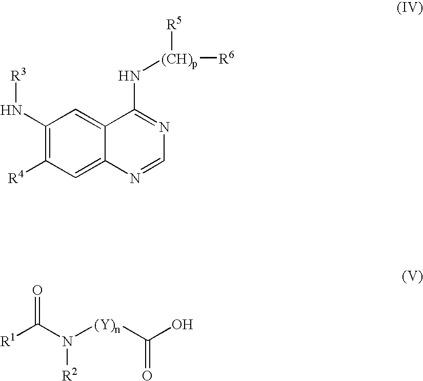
C12=CC(N[R3])=C([R4])C=C1N=CN=C2N[(CH)p]([R6])[R5].OC([(Y)n]N(C([R1])=O)[R2])=O
